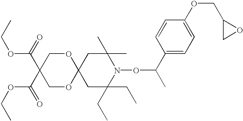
C1C(CC)(CC)N(OC(C)C2=CC=C(OCC3CO3)C=C2)C(C)(C)CC12OCC(C(=O)OCC)(C(=O)OCC)CO2
